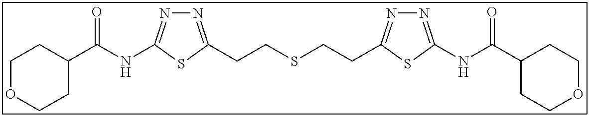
N1=C(NC(=O)C2CCOCC2)SC(CCSCCC2=NN=C(NC(=O)C3CCOCC3)S2)=N1
